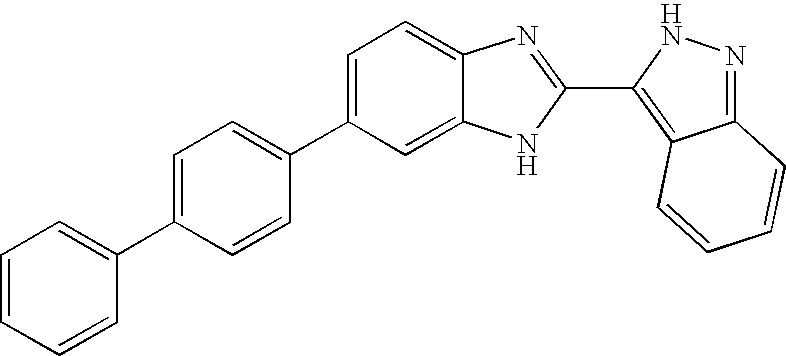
C1=C(C2=CC=C(C3=CC=CC=C3)C=C2)C=C2C(=C1)N=C(C1=C3C(=NN1)C=CC=C3)N2
